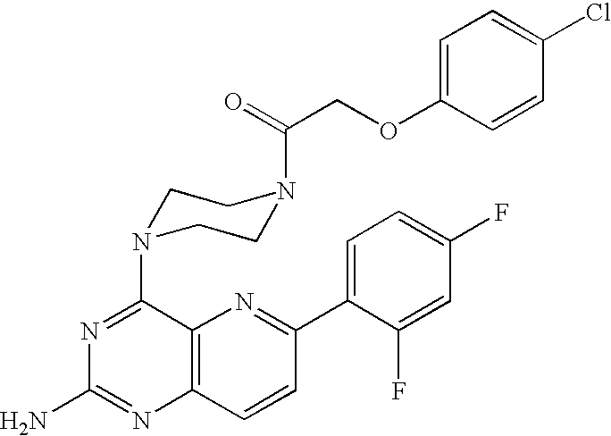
N1=C(N2CCN(C(COC3=CC=C(Cl)C=C3)=O)CC2)C2=C(N=C1N)C=CC(C1=CC=C(F)C=C1F)=N2
